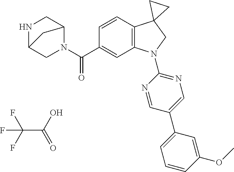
N1(C(C2=CC3=C(C=C2)C2(CN3C3=NC=C(C4=CC=CC(OC)=C4)C=N3)CC2)=O)C2CNC(C1)C2.C(C(O)=O)(F)(F)F
